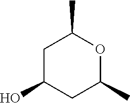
C1C(O)CC(C)OC1C
